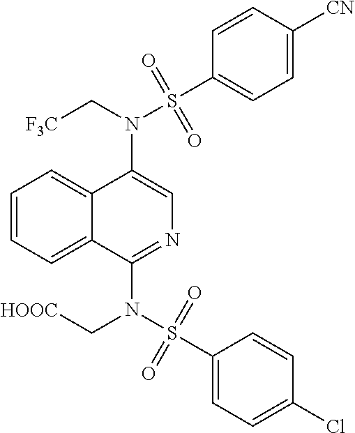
N(C1=CN=C(N(S(C2=CC=C(Cl)C=C2)(=O)=O)C[HOOC])C2=CC=CC=C12)(C[F3C])S(C1=CC=C([CN])C=C1)(=O)=O
